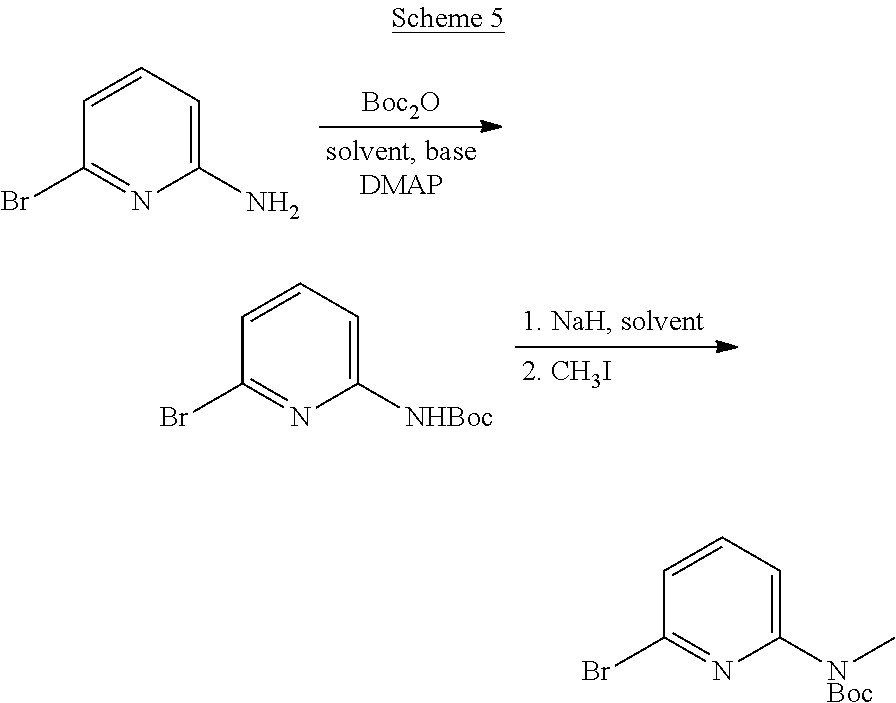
[Boc2O].C1=CC=C(N)N=C1Br.C1=CC=C([NHBoc])N=C1Br.C1=CC=C([NBoc]C)N=C1Br
